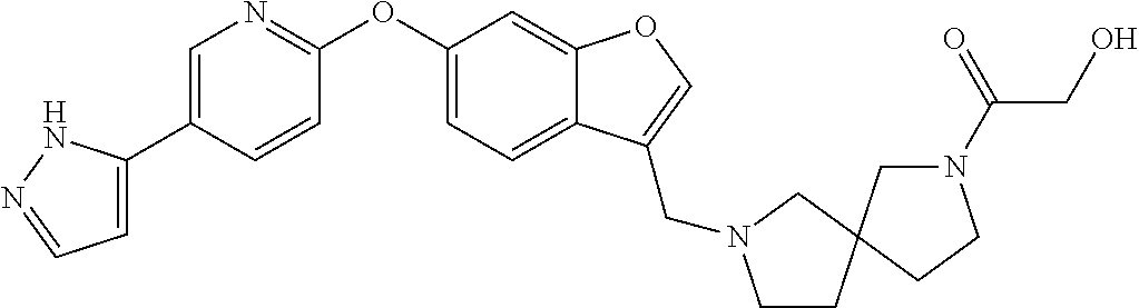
C1=C(C2=CN=C(OC3=CC=C4C(=C3)OC=C4CN3CCC4(C3)CN(C(=O)CO)CC4)C=C2)NN=C1
